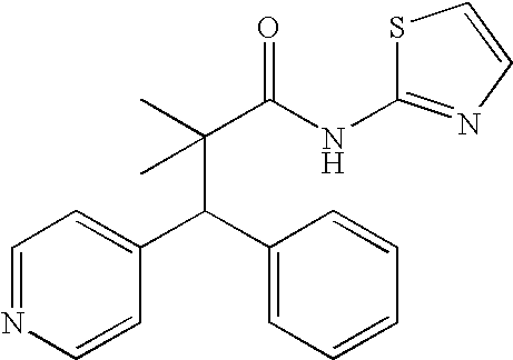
C1(C(C2=CC=CC=C2)C(C)(C(NC2=NC=CS2)=O)C)=CC=NC=C1
